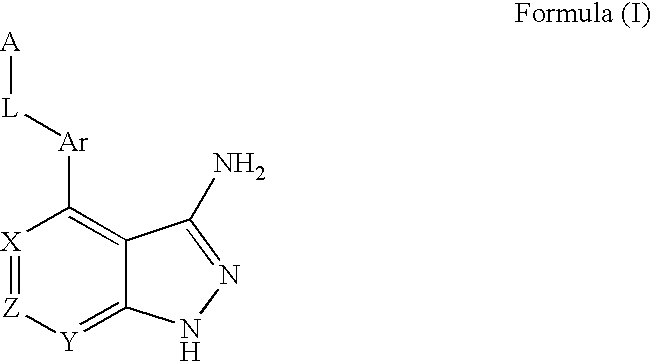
[X]1=[Z][Y]=C2C(=C1[Ar][L][A])C(N)=NN2
